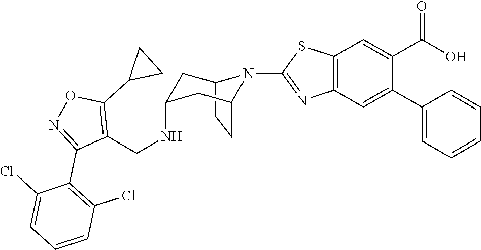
C12CCC(CC(NCC3=C(C4CC4)ON=C3C3=C(Cl)C=CC=C3Cl)C1)N2C1=NC2=C(C=C(C(O)=O)C(C3=CC=CC=C3)=C2)S1
